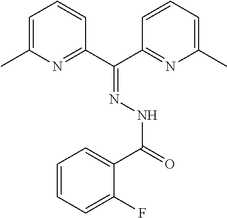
C1=C(C)N=C(C(C2=NC(C)=CC=C2)=NNC(=O)C2=CC=CC=C2F)C=C1
